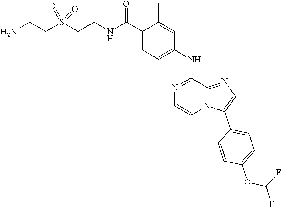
C1=C(C(=O)NCCS(CCN)(=O)=O)C(C)=CC(NC2=NC=CN3C2=NC=C3C2=CC=C(OC(F)F)C=C2)=C1
